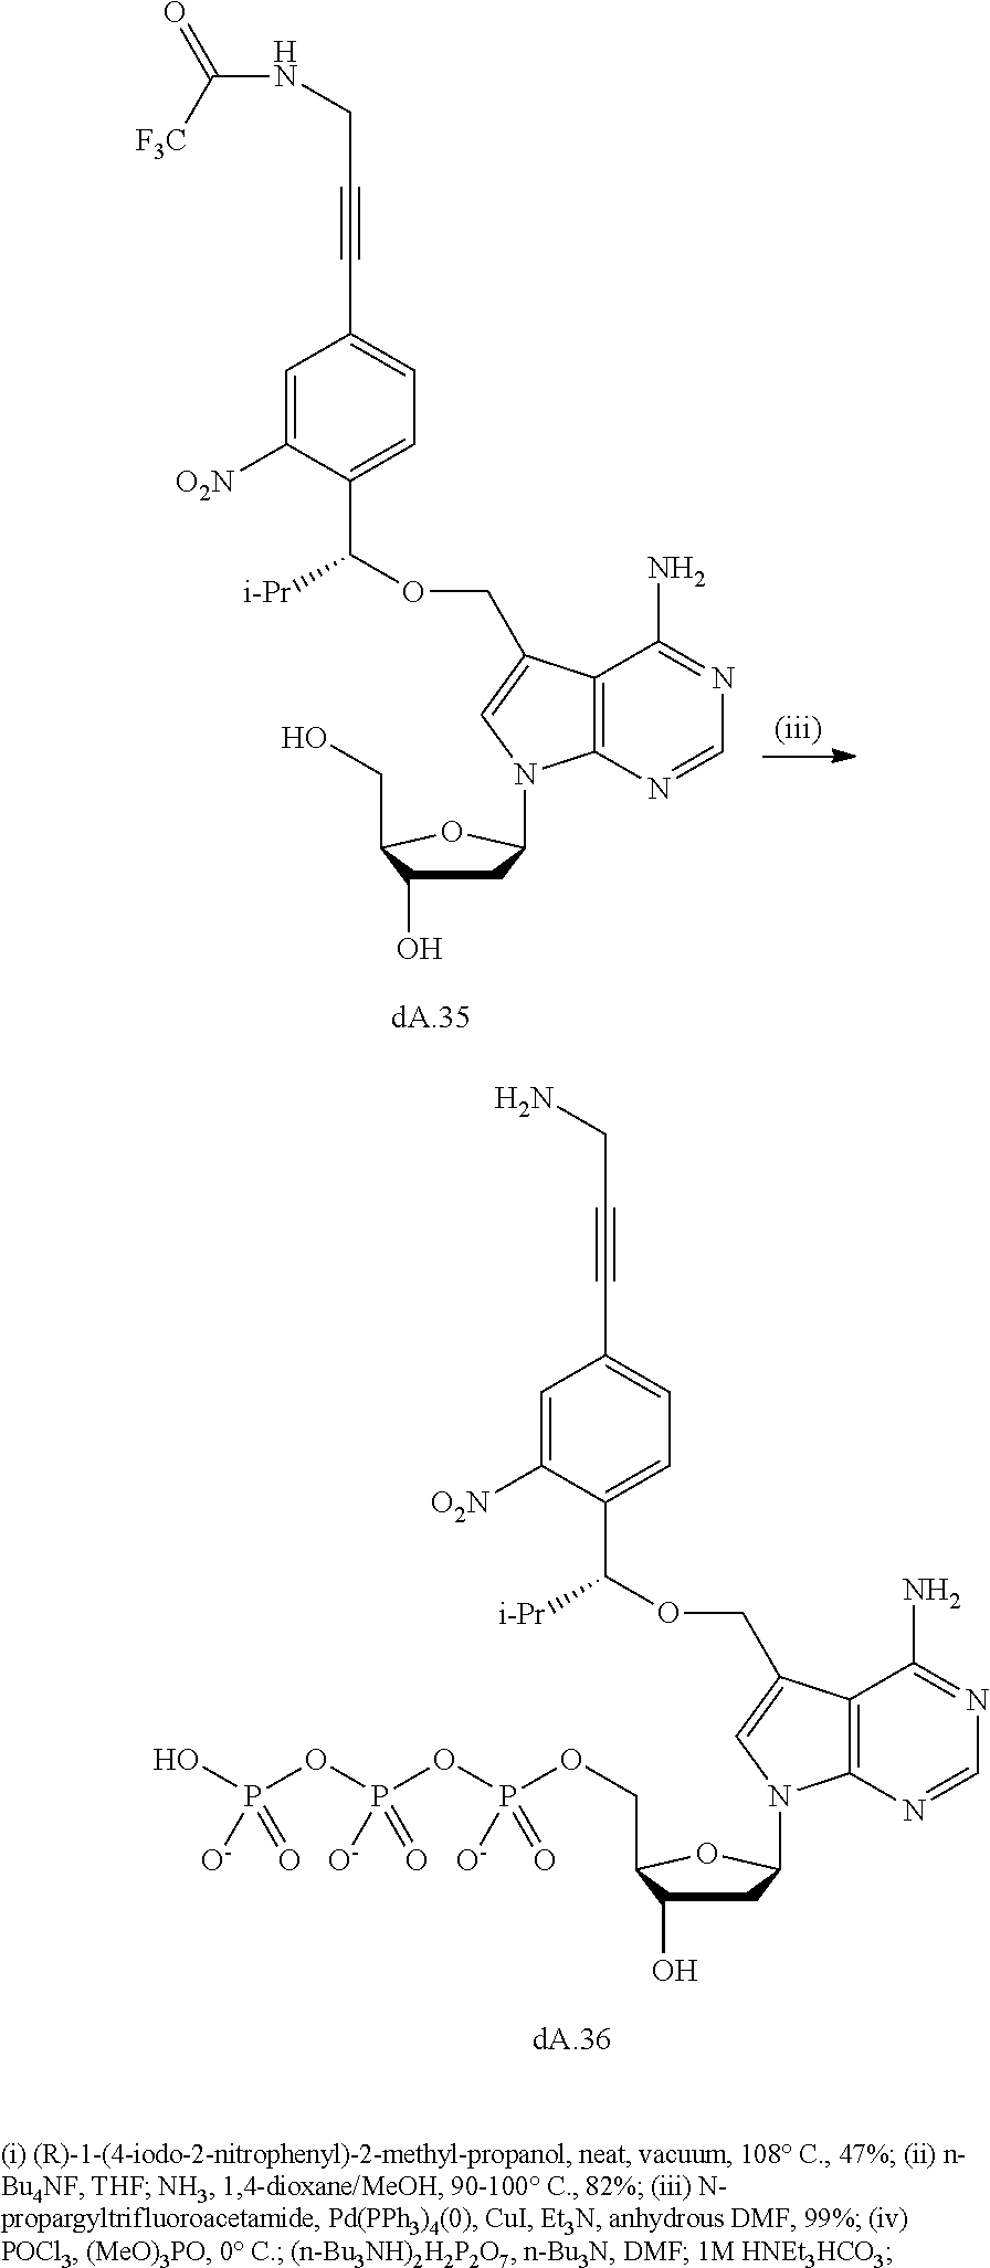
C1C(O)C(CO)OC1N1C2=C(C(COC(C3=CC=C(C#CCNC(=O)[F3C])C=C3[O2N])[i-Pr])=C1)C(N)=NC=N2.C1C(O)C(COP(OP(OP(O)(=O)[O-])(=O)[O-])([O-])=O)OC1N1C2=C(C(COC(C3=CC=C(C#CCN)C=C3[O2N])[i-Pr])=C1)C(N)=NC=N2
